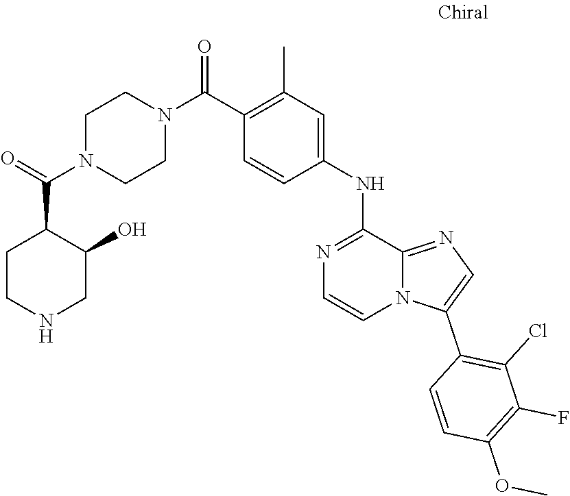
C1=CC(C(N2CCN(C(C3CCNCC3O)=O)CC2)=O)=C(C)C=C1NC1=NC=CN2C1=NC=C2C1=C(Cl)C(F)=C(OC)C=C1
